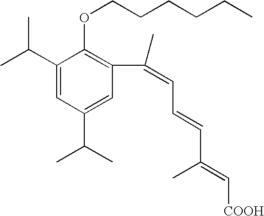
C1(C(C)C)=CC(C(C)C)=CC(C(=CC=CC(=C[COOH])C)C)=C1OCCCCCC
